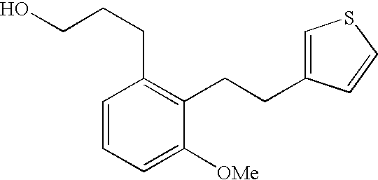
C1=C([OMe])C(CCC2=CSC=C2)=C(CCCO)C=C1
